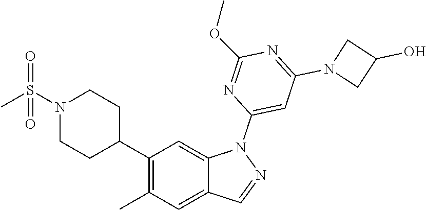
C1(C2CCN(S(C)(=O)=O)CC2)=C(C)C=C2C(=C1)N(C1=CC(N3CC(O)C3)=NC(OC)=N1)N=C2
